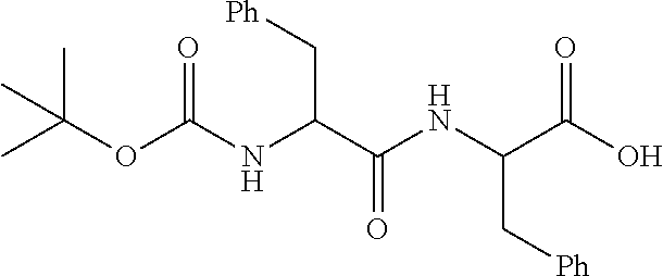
N(C(C(NC(C(O)=O)C[Ph])=O)C[Ph])C(OC(C)(C)C)=O
